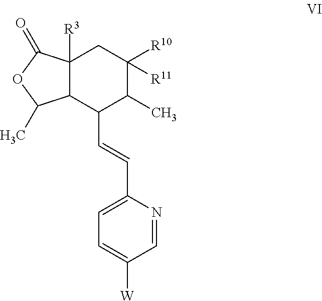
C1=NC(C=CC2C(C)C([R10])([R11])CC3([R3])C2C(C)OC3=O)=CC=C1[W]
